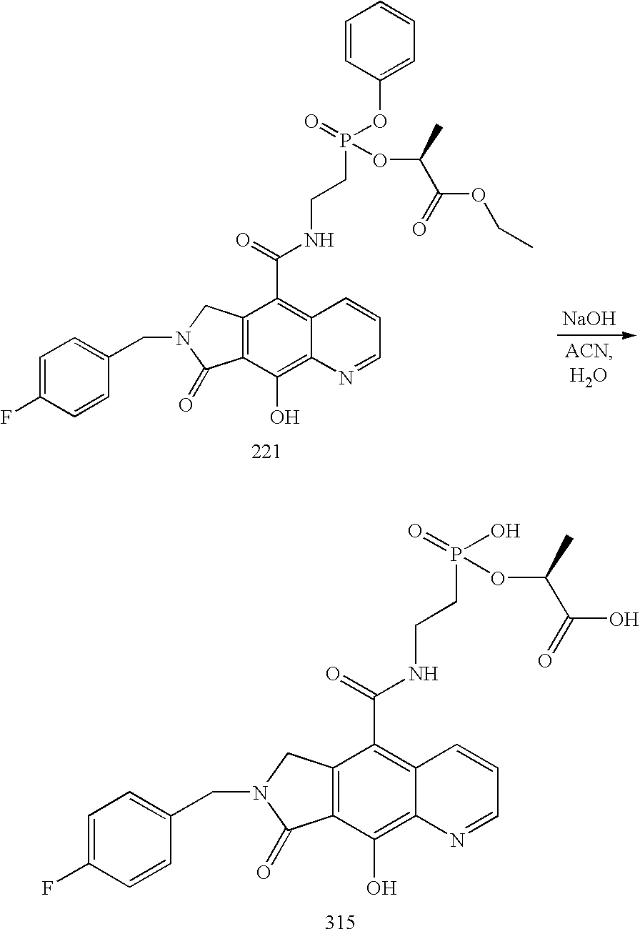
C1=C(F)C=CC(CN2C(=O)C3=C(C2)C(C(=O)NCCP(OC2=CC=CC=C2)(=O)OC(C(=O)OCC)C)=C2C(=C3O)N=CC=C2)=C1.[NaOH].C1=C(F)C=CC(CN2C(=O)C3=C(C2)C(C(=O)NCCP(O)(=O)OC(C(O)=O)C)=C2C(=C3O)N=CC=C2)=C1
